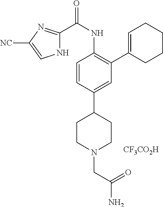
N1C(C(NC2=C(C3=CCCCC3)C=C(C3CCN(CC(N)=O)CC3)C=C2)=O)=NC([NC])=C1.[CF3CO2H]
